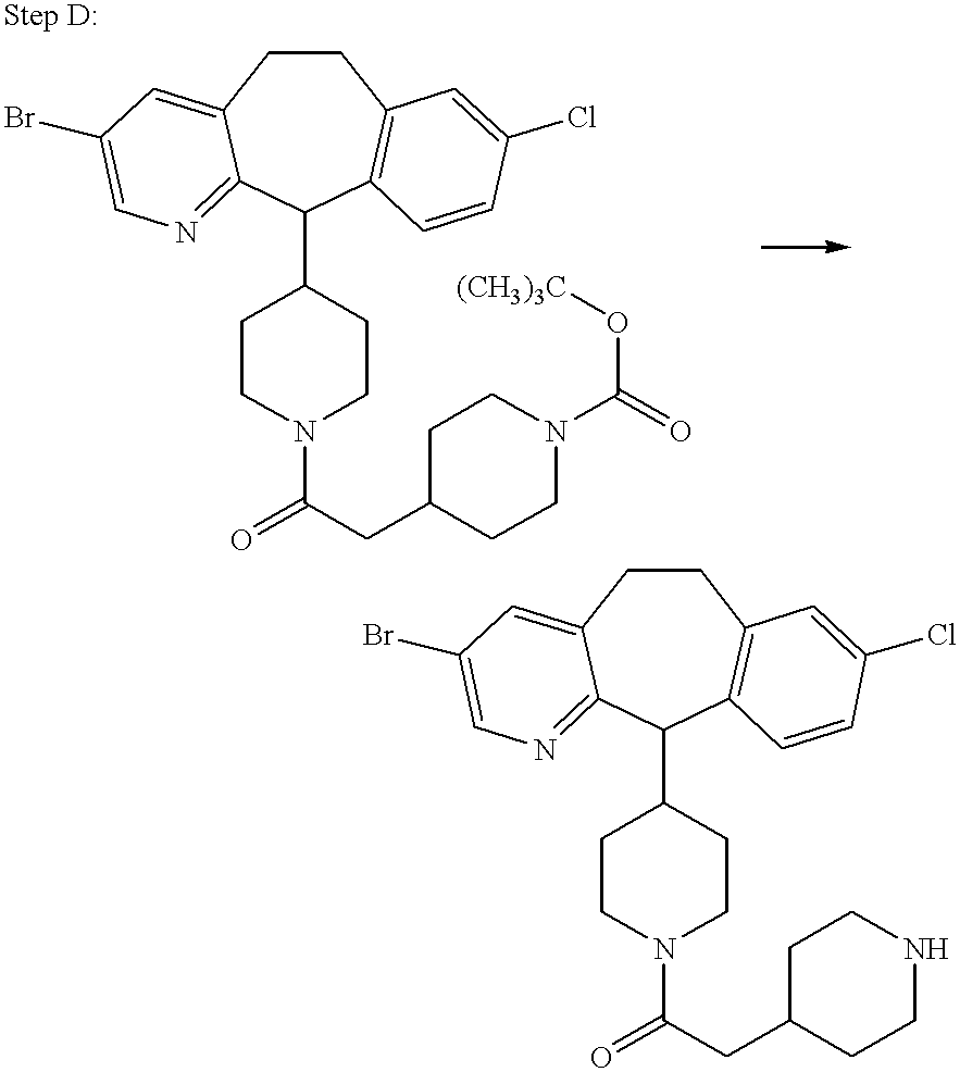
C1CC2=CC(Br)=CN=C2C(C2CCN(C(=O)CC3CCNCC3)CC2)C2=C1C=C(Cl)C=C2.C1CC2=CC(Br)=CN=C2C(C2CCN(C(=O)CC3CCN(C(=O)O[(CH3)3C])CC3)CC2)C2=C1C=C(Cl)C=C2
